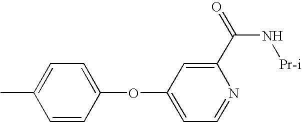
C1=CC(OC2=CC=NC(C(=O)N[Pr-i])=C2)=CC=C1C
